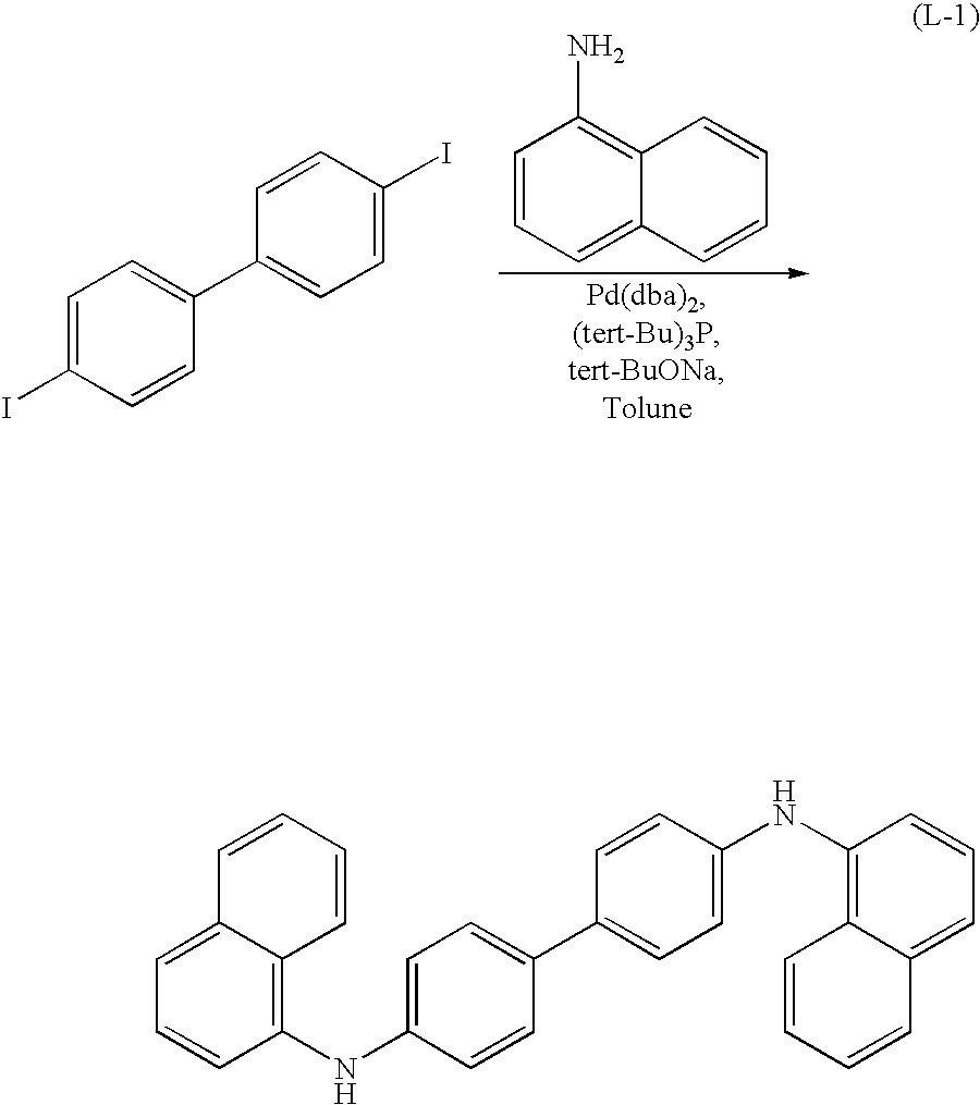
C1=C(I)C=CC(C2=CC=C(I)C=C2)=C1.C1=CC=C2C(=C1N)C=CC=C2.C12=CC=CC(NC3=CC=C(C4=CC=C(NC5=C6C(=CC=C5)C=CC=C6)C=C4)C=C3)=C1C=CC=C2
